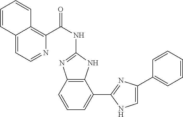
C1=C2C(=C(C(NC3=NC4=C(N3)C(C3=NC(C5=CC=CC=C5)=CN3)=CC=C4)=O)N=C1)C=CC=C2
